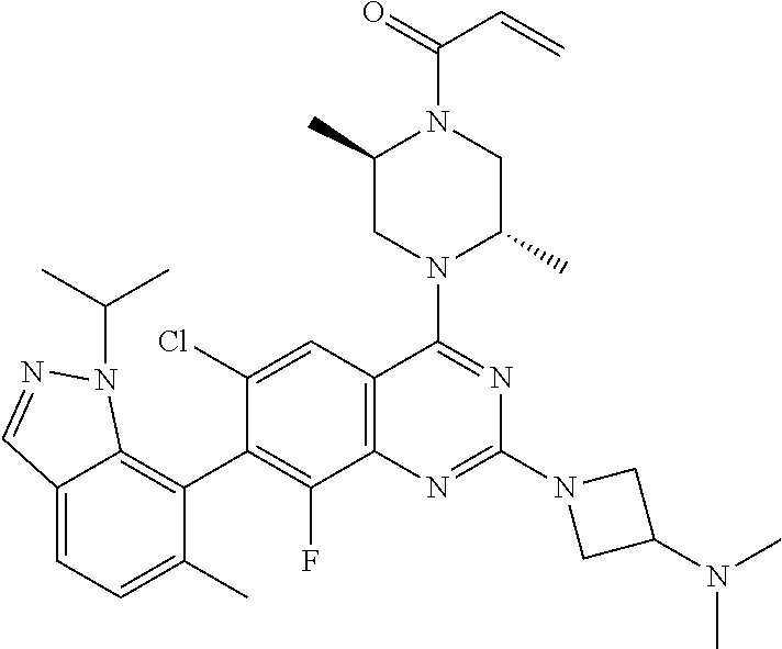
C12=CC=C(C)C(C3=C(F)C4=C(C=C3Cl)C(N3C(C)CN(C(=O)C=C)C(C)C3)=NC(N3CC(N(C)C)C3)=N4)=C1N(C(C)C)N=C2
